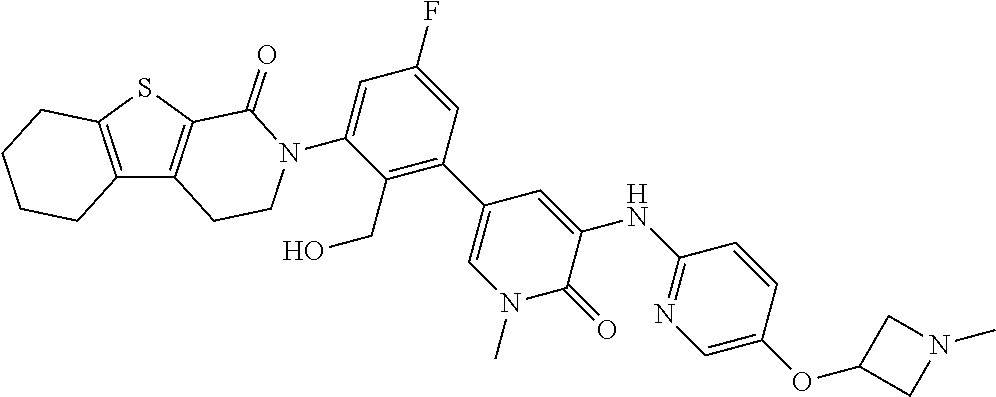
C12=C(C3=C(S1)C(=O)N(C1=CC(F)=CC(C4=CN(C)C(=O)C(NC5=NC=C(OC6CN(C)C6)C=C5)=C4)=C1CO)CC3)CCCC2
